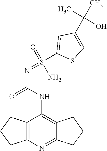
N(C(NC1=C2C(=NC3=C1CCC3)CCC2)=O)=S(C1=CC(C(C)(C)O)=CS1)(=O)N
